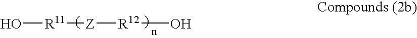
O[R11][Z][R12]O
